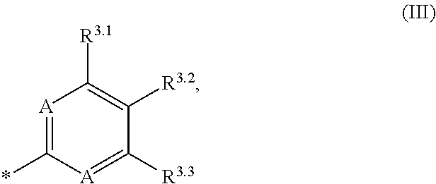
[A]1=C(*)[A]=C([R3.3])C([R3.2])=C1[R3.1]
